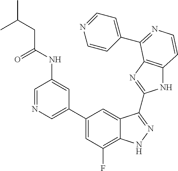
C1(C2=CN=CC(NC(=O)CC(C)C)=C2)=CC(F)=C2C(=C1)C(C1=NC3=C(N1)C=CN=C3C1=CC=NC=C1)=NN2
